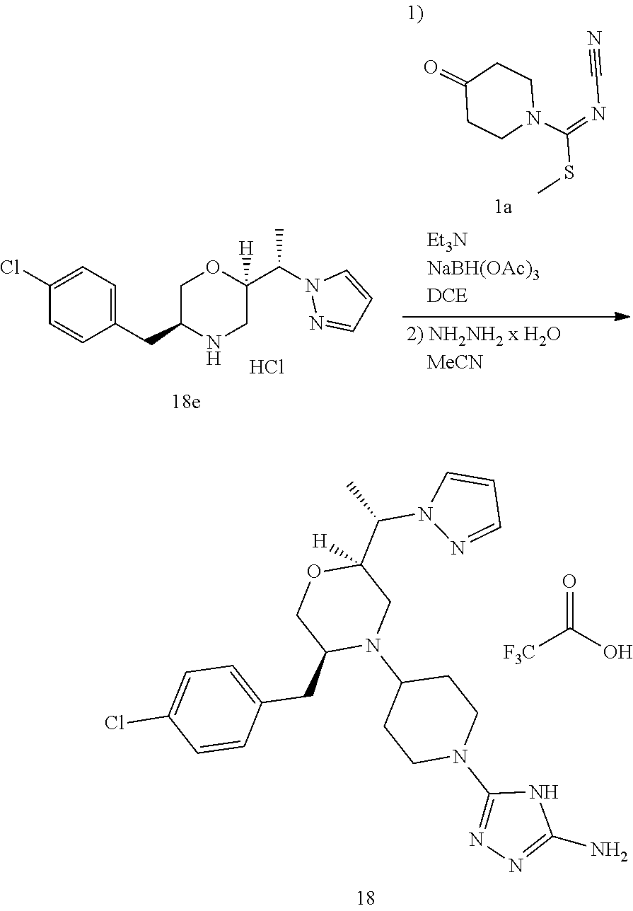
N1(C(C2([H])OCC(CC3=CC=C(Cl)C=C3)NC2)C)N=CC=C1.Cl.C1(=O)CCN(C(SC)=NC#N)CC1.N1C(N2CCC(N3C(CC4=CC=C(Cl)C=C4)COC(C(C)N4N=CC=C4)([H])C3)CC2)=NN=C1N.C(O)(=O)[F3C]
